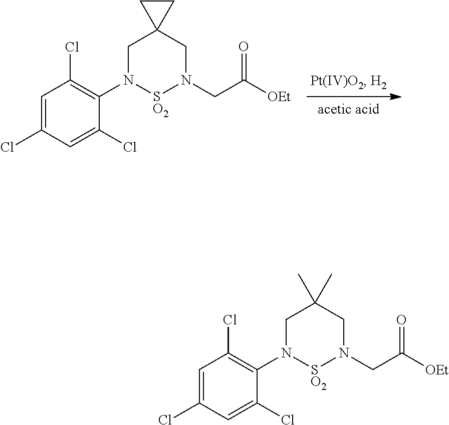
C1=C(Cl)C=C(Cl)C(N2[SO2]N(CC([OEt])=O)CC3(C2)CC3)=C1Cl.C1=C(Cl)C=C(Cl)C(N2[SO2]N(CC([OEt])=O)CC(C)(C)C2)=C1Cl
